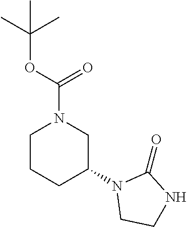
C1CCC(N2CCNC2=O)CN1C(=O)OC(C)(C)C
